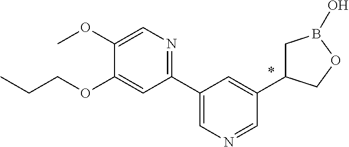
C1(C2=CN=CC(C3CB(O)OC3)=C2)=NC=C(OC)C(OCCC)=C1
